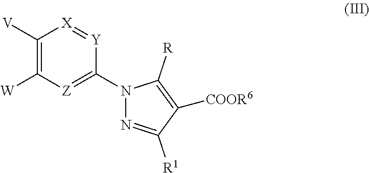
C1([V])=C([W])[Z]=C(N2N=C([R1])C([COOR6])=C2[R])[Y]=[X]1
